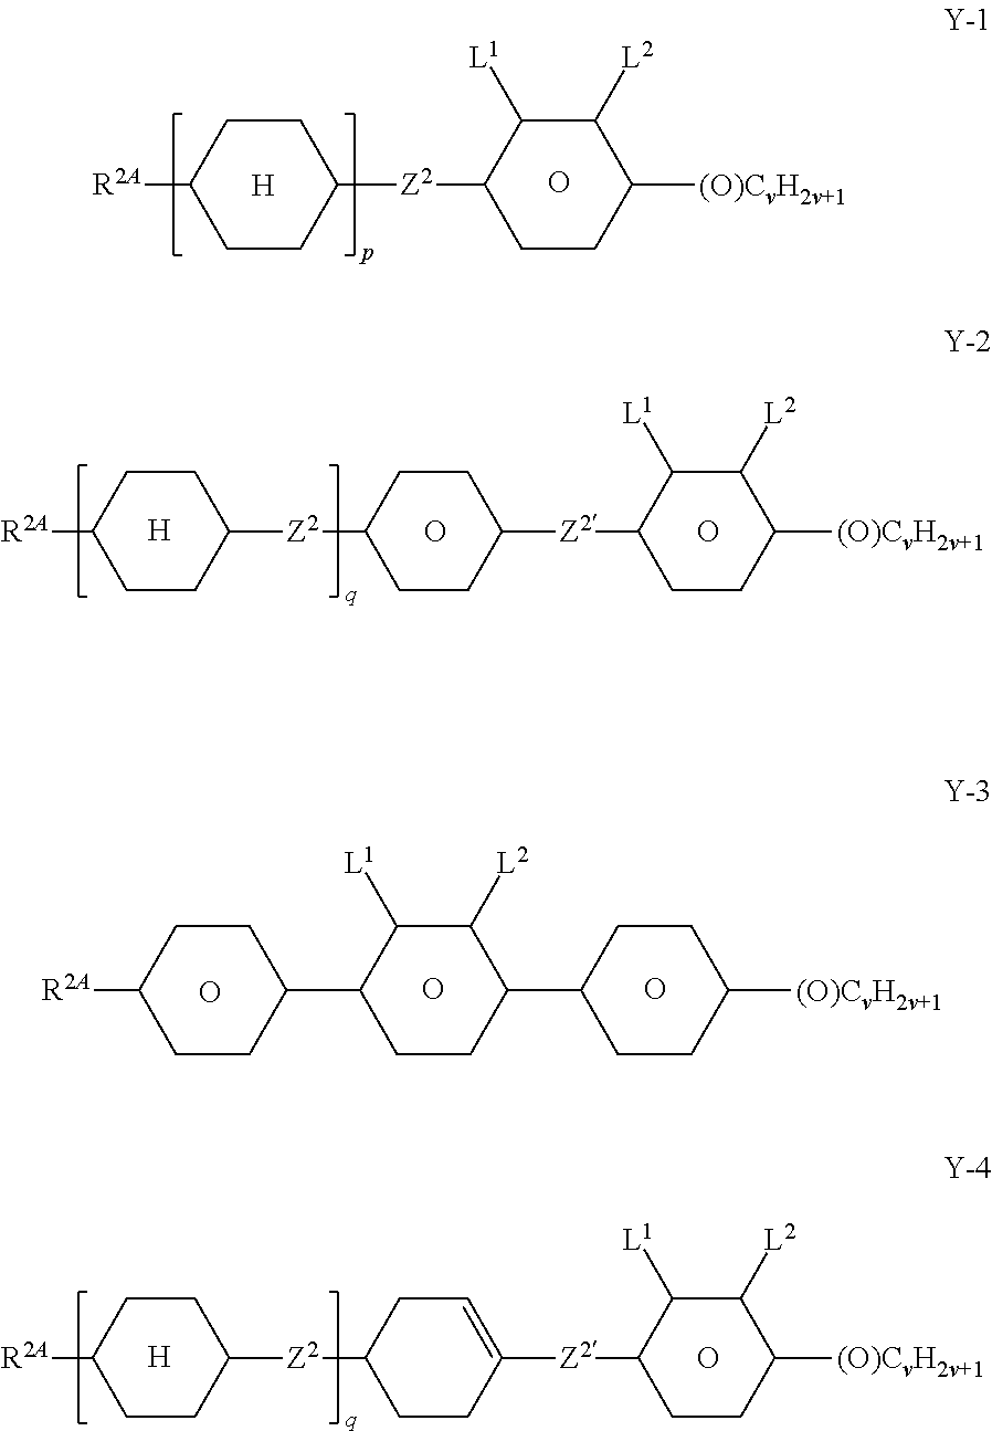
O.[H].[R2A]C1CCC([Z2]C2CCC([(O)CvH2v+1])C([L2])C2[L1])CC1.O.O.O.C1(C2CCC(C3CCC([R2A])CC3)C([L1])C2[L2])CCC([(O)CvH2v+1])CC1.[H].O.[R2A]C1CCC([Z2]C2CCC([Z2]C3CCC([(O)CvH2v+1])C([L2])C3[L1])=CC2)CC1.[H].O.[R2A]C1CCC([Z2]C2CCC([Z2]C3CCC([(O)CvH2v+1])C([L2])C3[L1])CC2)CC1.O
